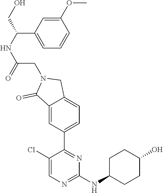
C1(Cl)=CN=C(NC2CCC(O)CC2)N=C1C1=CC=C2C(=C1)C(=O)N(CC(NC(C1=CC=CC(OC)=C1)CO)=O)C2
